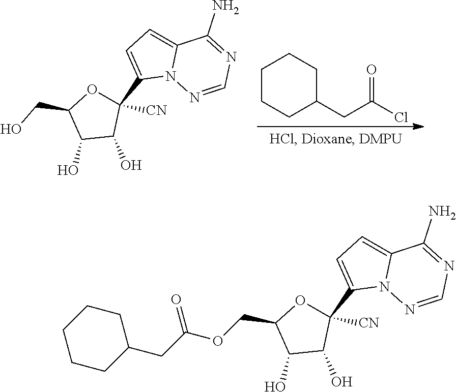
C12=CC=C(C3([CN])C(O)C(O)C(CO)O3)N1N=CN=C2N.C1CCC(CC(Cl)=O)CC1.C12=CC=C(C3([CN])C(O)C(O)C(COC(CC4CCCCC4)=O)O3)N1N=CN=C2N
